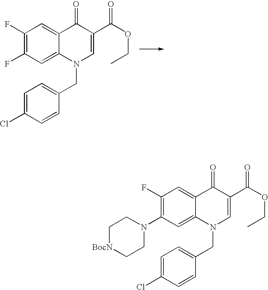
C1(F)=C(F)C=C2C(=C1)C(=O)C(C(OCC)=O)=CN2CC1=CC=C(Cl)C=C1.C1(F)=C(N2CC[BocN]CC2)C=C2C(=C1)C(=O)C(C(OCC)=O)=CN2CC1=CC=C(Cl)C=C1
